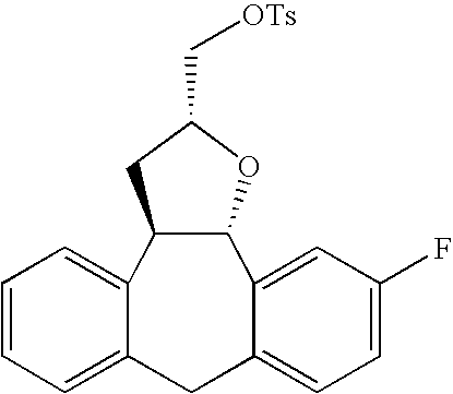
C1=CC=C2C(=C1)C1C(C3=CC(F)=CC=C3C2)OC(C[OTs])C1
